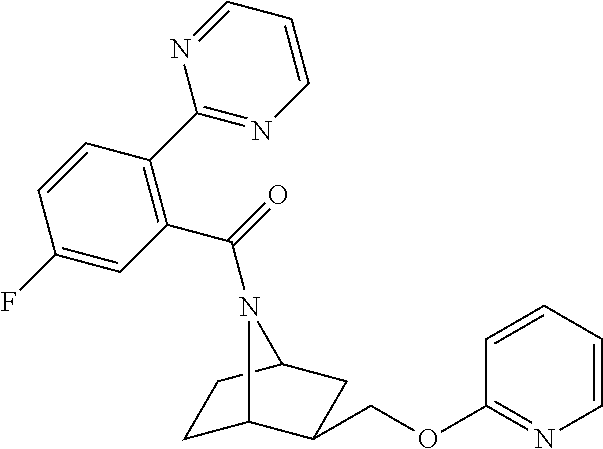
C1C2C(COC3=NC=CC=C3)CC(C1)N2C(=O)C1=C(C2=NC=CC=N2)C=CC(F)=C1
